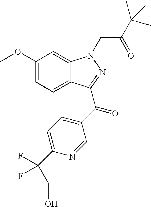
C1(OC)=CC=C2C(=C1)N(CC(=O)C(C)(C)C)N=C2C(=O)C1=CC=C(C(CO)(F)F)N=C1
